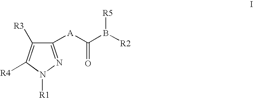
C1([A]C(B([R2])[R5])=O)=NN([R1])C([R4])=C1[R3]
